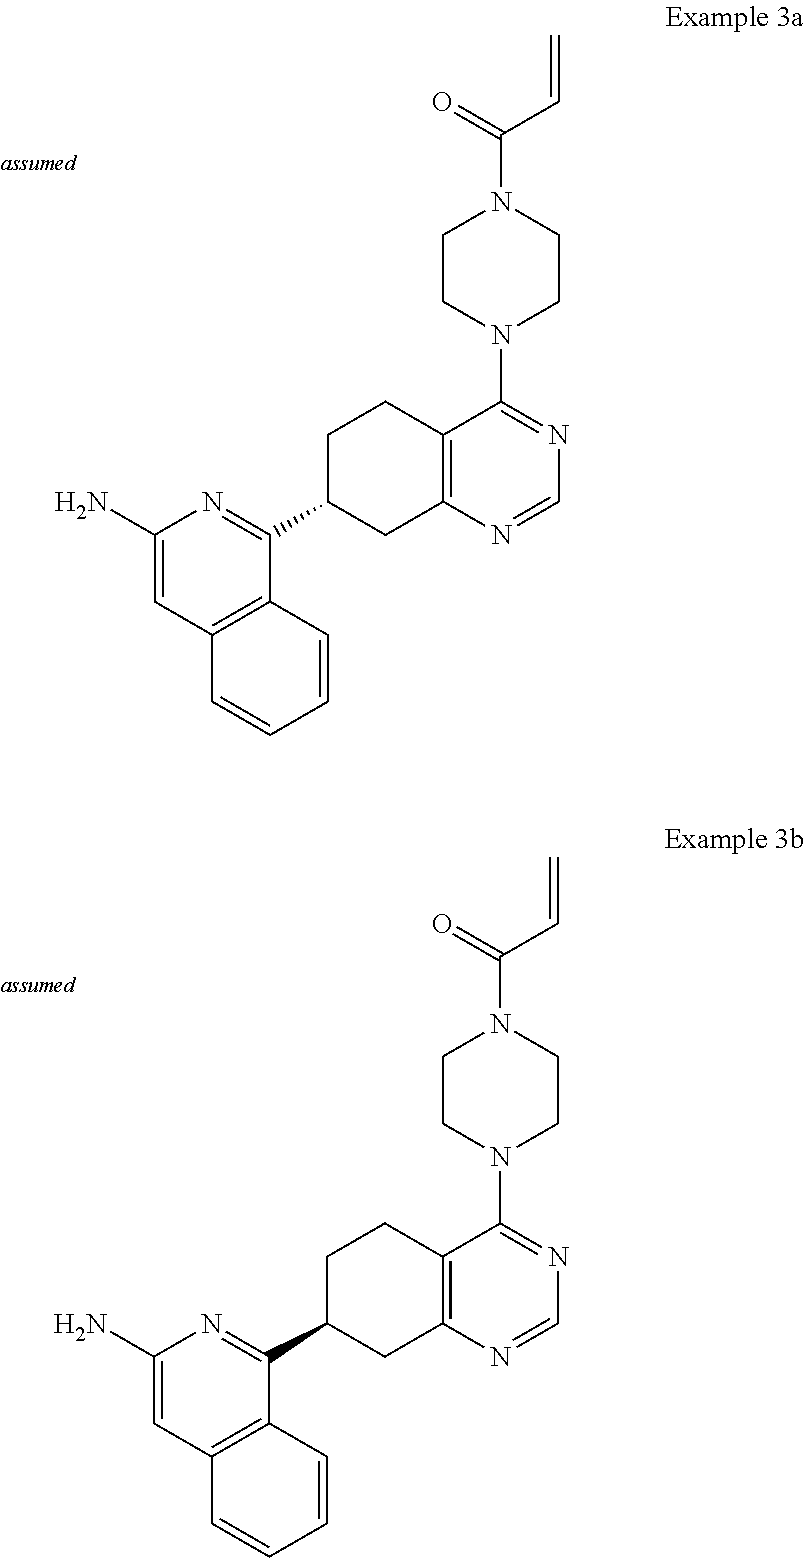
C1(N)=CC2=C(C(C3CC4=C(CC3)C(N3CCN(C(=O)C=C)CC3)=NC=N4)=N1)C=CC=C2.C1(N)=CC2=C(C(C3CC4=C(CC3)C(N3CCN(C(=O)C=C)CC3)=NC=N4)=N1)C=CC=C2
